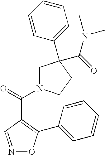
N1=CC(C(=O)N2CC(C3=CC=CC=C3)(C(=O)N(C)C)CC2)=C(C2=CC=CC=C2)O1
